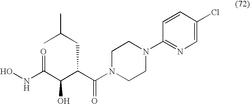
ONC(C(C(C(=O)N1CCN(C2=NC=C(Cl)C=C2)CC1)CC(C)C)O)=O
